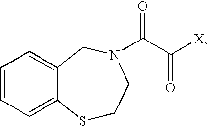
C1=CC=C2C(=C1)CN(C(C([X])=O)=O)CCS2
